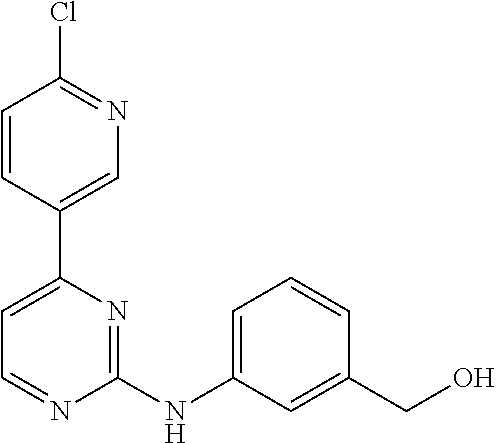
C1=C(C2=CC=NC(NC3=CC=CC(CO)=C3)=N2)C=CC(Cl)=N1
